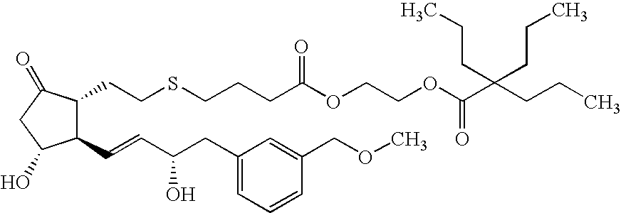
C1(C=CC(CC2=CC=CC(COC)=C2)O)C(CCSCCCC(OCCOC(C(CCC)(CCC)CCC)=O)=O)C(=O)CC1O
